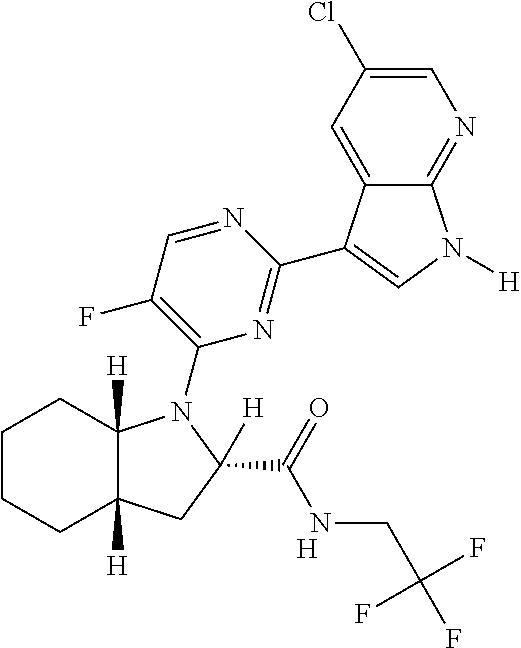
[H].N1=CC(F)=C(N2C3([H])C([H])(CCCC3)CC2(C(=O)NCC(F)(F)F)[H])N=C1C1=CN([H])C2=NC=C(Cl)C=C21
